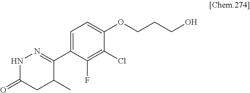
C1=C(C2=NNC(=O)CC2C)C(F)=C(Cl)C(OCCCO)=C1
